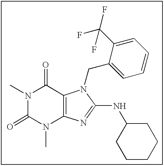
CN1C(=O)N(C)C2=C(C1=O)N(CC1=CC=CC=C1C(F)(F)F)C(NC1CCCCC1)=N2
